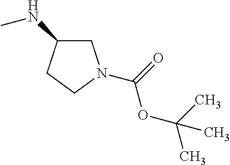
C1C(NC)CCN1C(=O)OC(C)(C)C
